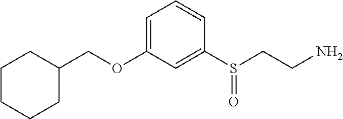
C1=C(OCC2CCCCC2)C=C(S(CCN)=O)C=C1
